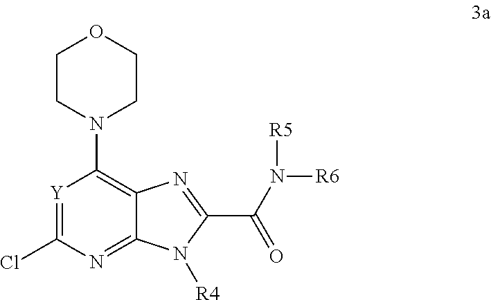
[Y]1=C(Cl)N=C2C(=C1N1CCOCC1)N=C(C(N([R6])[R5])=O)N2[R4]
